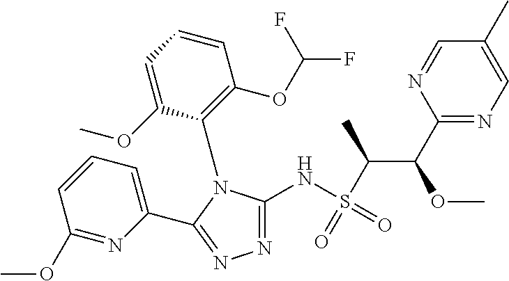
C1(OC)=NC(C2=NN=C(NS(C(C(C3=NC=C(C)C=N3)OC)C)(=O)=O)N2C2=C(OC(F)F)C=CC=C2OC)=CC=C1
